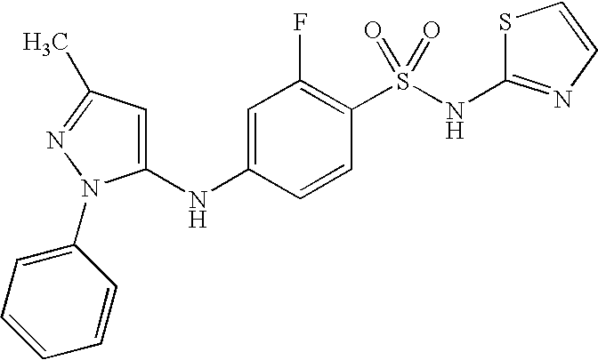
C1=CC(N2C(NC3=CC(F)=C(S(NC4=NC=CS4)(=O)=O)C=C3)=CC(C)=N2)=CC=C1
